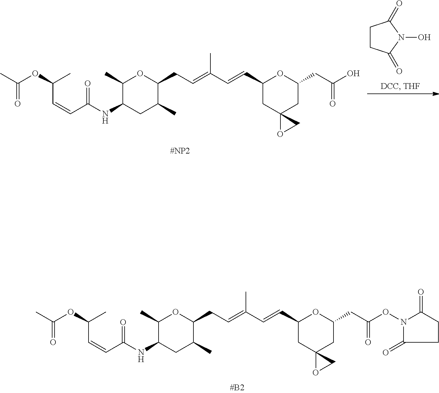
CC(OC(C)C=CC(NC1C(C)OC(CC=C(C=CC2OC(CC(ON3C(=O)CCC3=O)=O)CC3(C2)OC3)C)C(C)C1)=O)=O.C1CC(=O)N(O)C1=O.CC(OC(C)C=CC(NC1C(C)OC(CC=C(C=CC2OC(CC(O)=O)CC3(C2)OC3)C)C(C)C1)=O)=O
